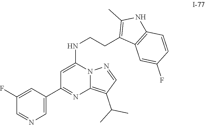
C1=C(C2=NC3=C(C(C)C)C=NN3C(NCCC3=C(C)NC4=C3C=C(F)C=C4)=C2)C=C(F)C=N1
